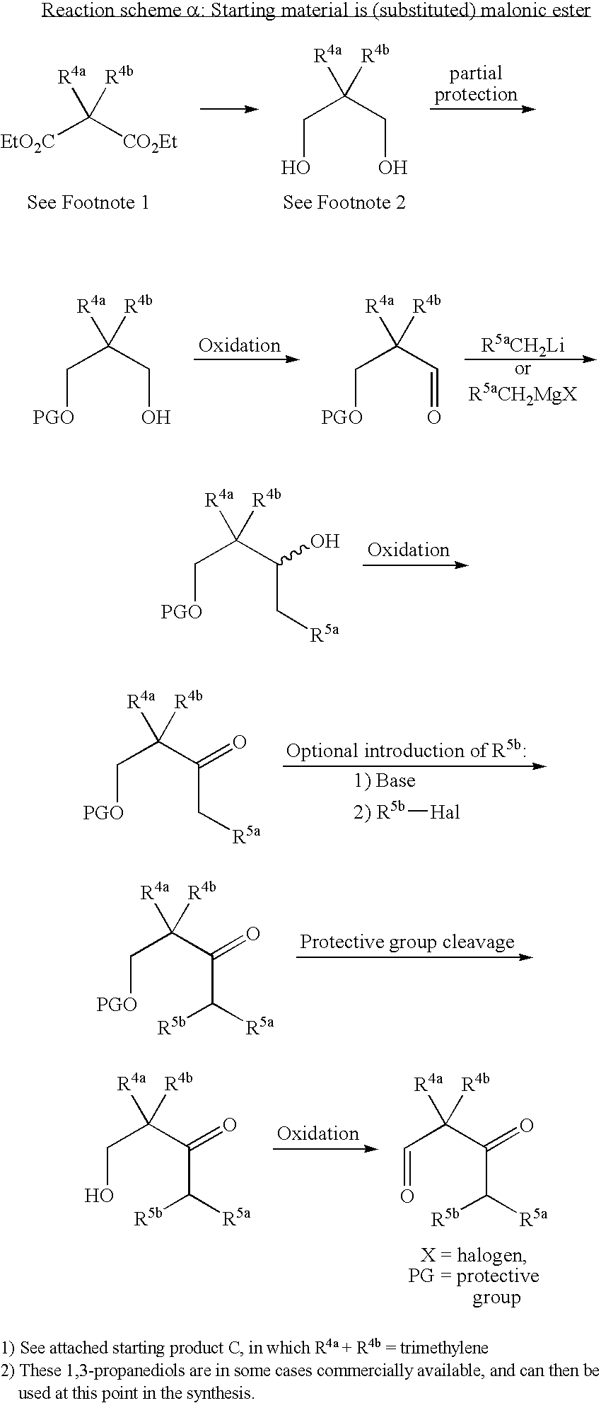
[EtO2C]C([CO2Et])([R4a])[R4b].C(C(CO)([R4a])[R4b])O.C(C(CO)([R4a])[R4b])[PGO].C(C(C=O)([R4a])[R4b])[PGO].C(C(C(C[R5a])O)([R4a])[R4b])[PGO].[R5b][Hal].C(C(C(=O)C[R5a])([R4a])[R4b])[PGO].C(C(C(=O)C([R5a])[R5b])([R4a])[R4b])[PGO].C(C(C(=O)C([R5a])[R5b])([R4a])[R4b])O.C(C(C(=O)C([R5a])[R5b])([R4a])[R4b])=O
